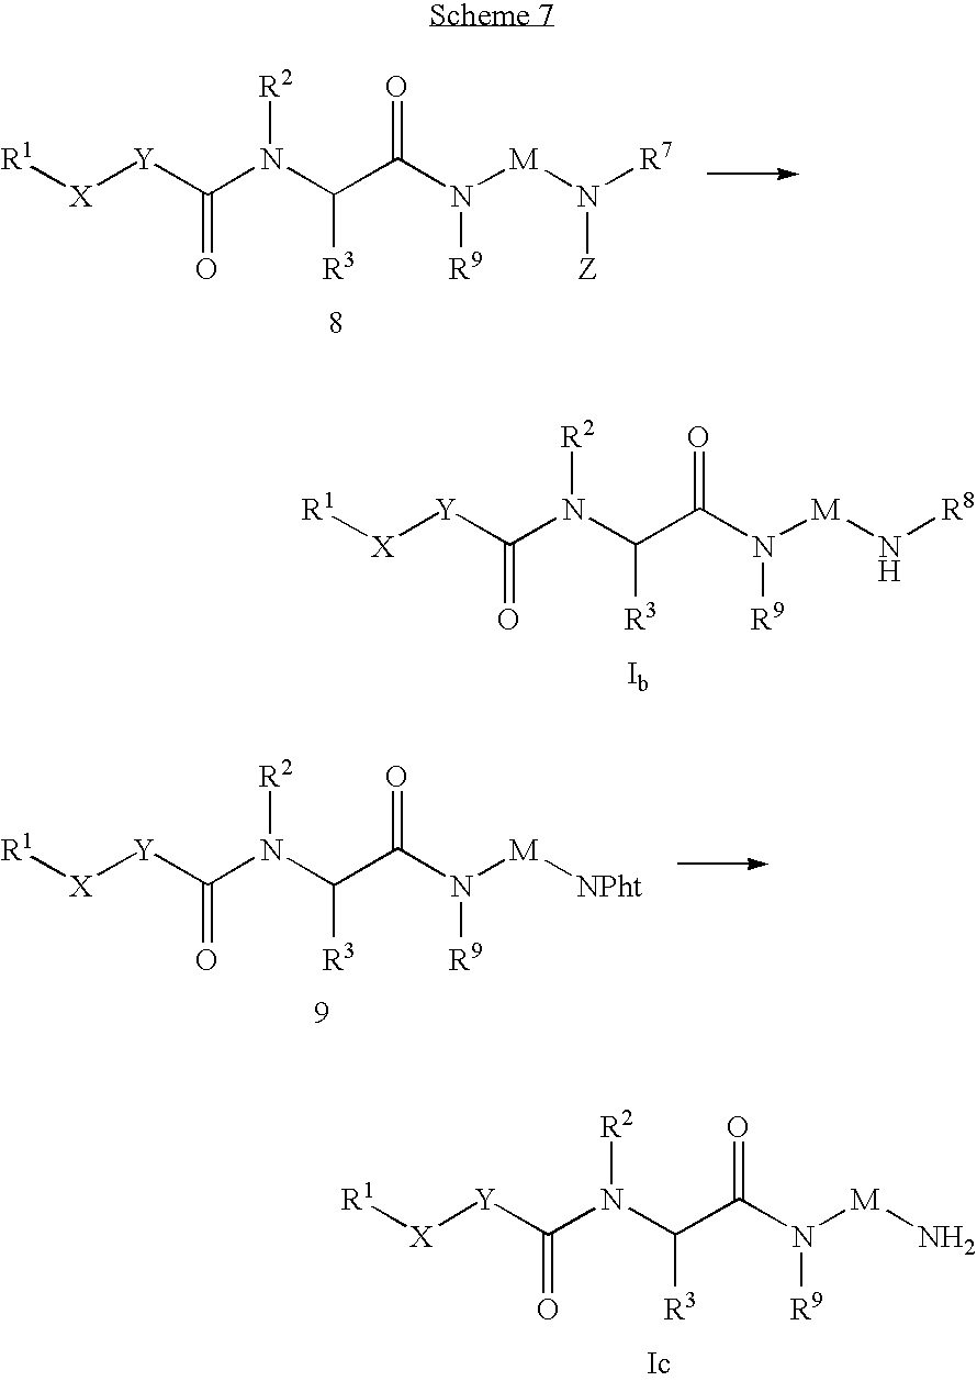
C(N([R2])C([R3])C(=O)N([R9])[M]N([Z])[R7])([Y][X][R1])=O.C(N([R2])C([R3])C(=O)N([R9])[M]N[R8])([Y][X][R1])=O.C(N([R2])C([R3])C(=O)N([R9])[M][NPht])([Y][X][R1])=O.C(N([R2])C([R3])C(=O)N([R9])[M]N)([Y][X][R1])=O
